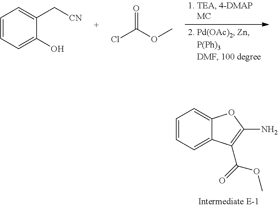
C1=CC=C(O)C(C[CN])=C1.O=C(OC)Cl.C1=CC=C2C(=C1)OC(N)=C2C(=O)OC
